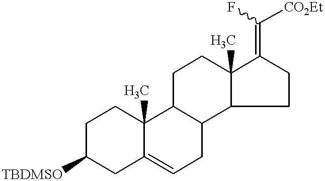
C1C([TBDMSO])CC2=CCC3C(C2(C)C1)CCC1(C)C3CCC1=C(F)[CO2Et]
